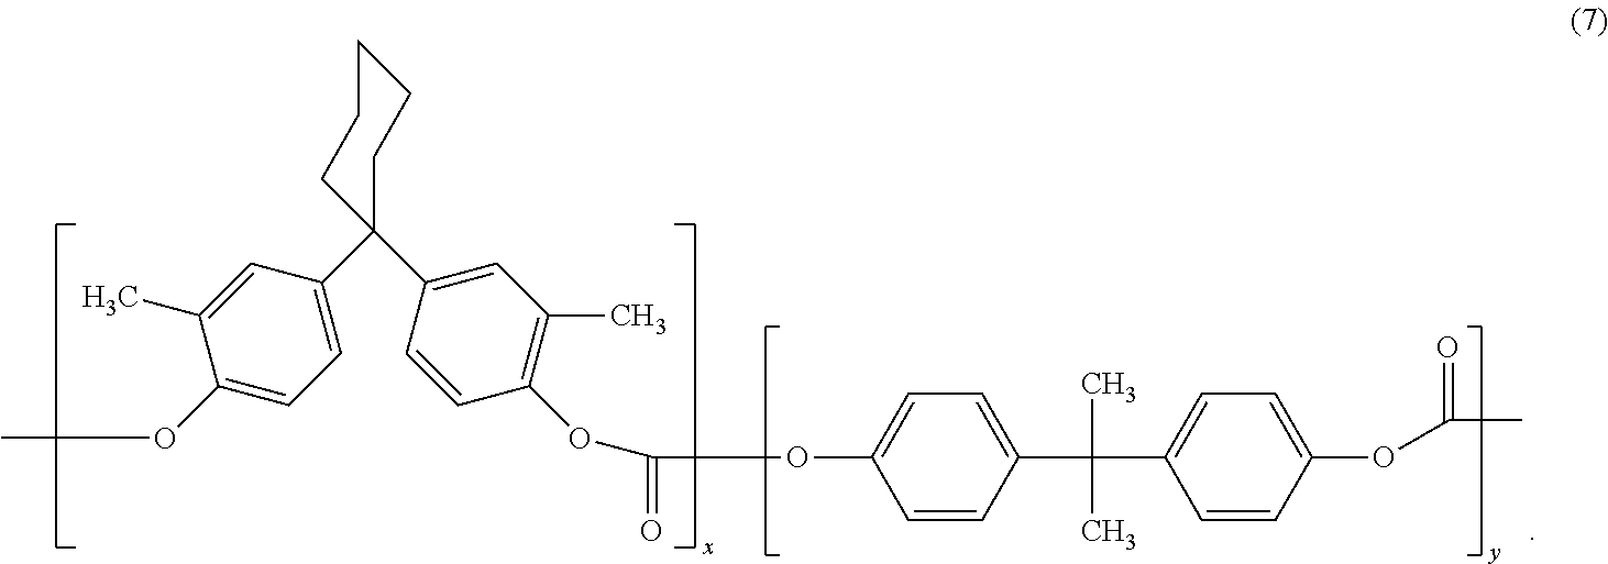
C1=C(C(C2=CC=C(OCC(=O)OC3=C(C)C=C(C4(C5=CC=C(OC)C(C)=C5)CCCCC4)C=C3)C=C2)(C)C)C=CC(OC(C)=O)=C1
